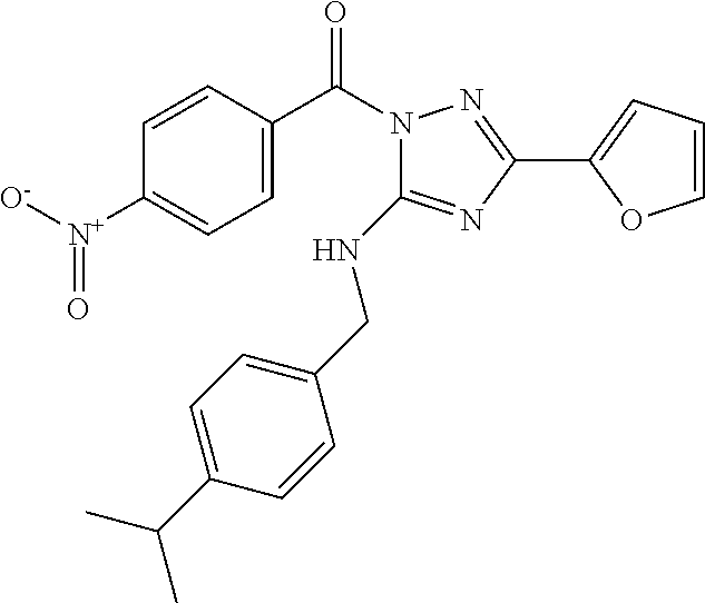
C1=C(C(N2C(NCC3=CC=C(C(C)C)C=C3)=NC(C3=CC=CO3)=N2)=O)C=CC([N+]([O-])=O)=C1
